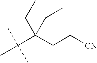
CC(C(CC[CN])(CC)CC)(C)C
